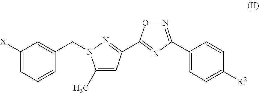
C1([X])=CC=CC(CN2C(C)=CC(C3=NC(C4=CC=C([R2])C=C4)=NO3)=N2)=C1
